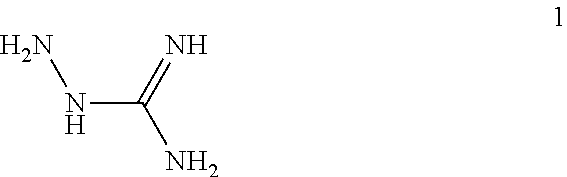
N(C(=N)N)N
